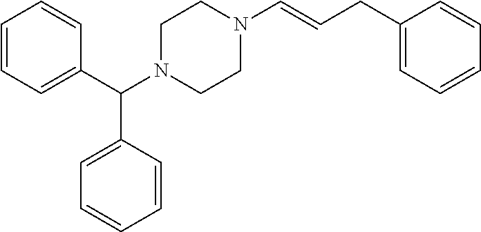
C1=CC=C(C(N2CCN(C=CCC3=CC=CC=C3)CC2)C2=CC=CC=C2)C=C1
